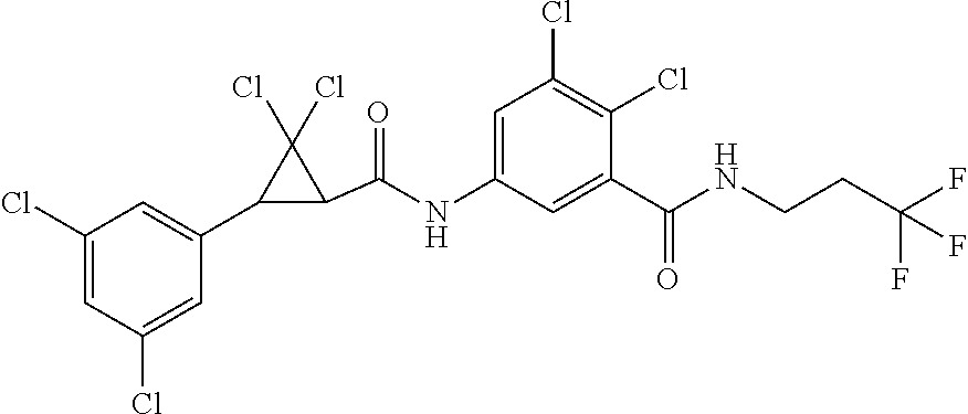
C1(Cl)=CC(Cl)=CC(C2C(C(=O)NC3=CC(Cl)=C(Cl)C(C(=O)NCCC(F)(F)F)=C3)C2(Cl)Cl)=C1
